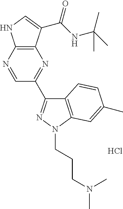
Cl.C1=NC2=C(N=C1C1=NN(CCCN(C)C)C3=C1C=CC(C)=C3)C(C(NC(C)(C)C)=O)=CN2
